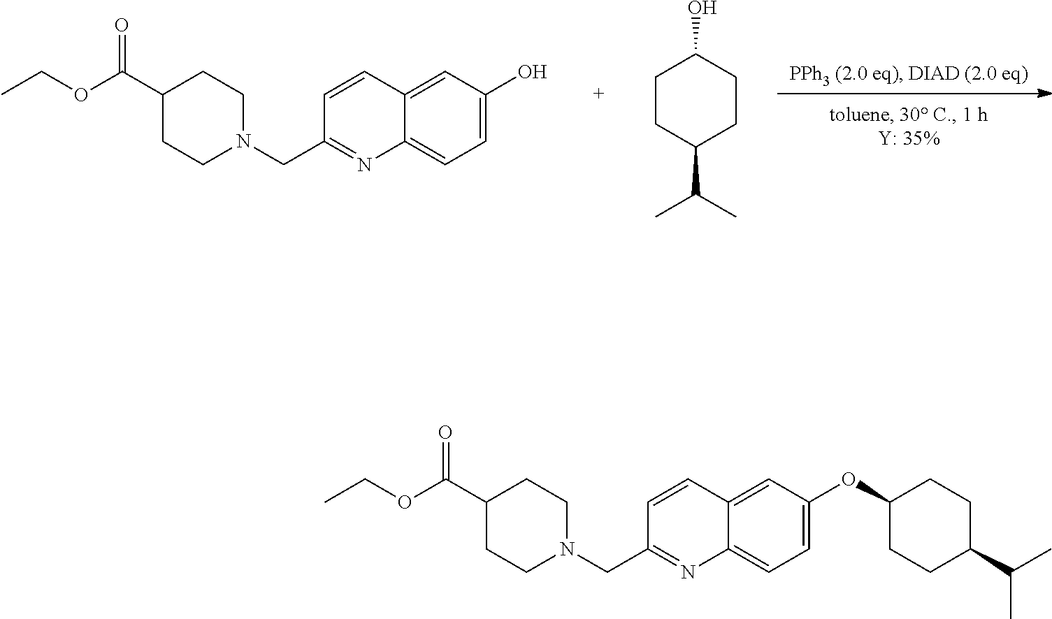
C1=C(OC2CCC(C(C)C)CC2)C=C2C(=C1)N=C(CN1CCC(C(OCC)=O)CC1)C=C2.C1=C(O)C=C2C(=C1)N=C(CN1CCC(C(OCC)=O)CC1)C=C2.C1CC(C(C)C)CCC1O
